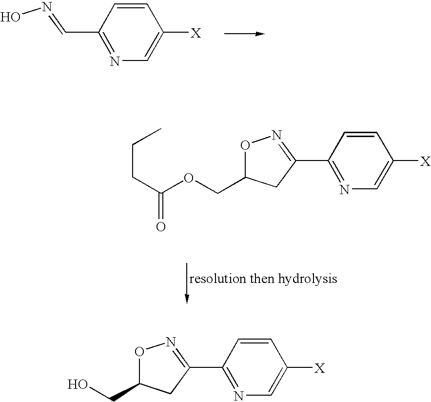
C1=CC(C=NO)=NC=C1[X].C1=CC(C2=NOC(COC(CCC)=O)C2)=NC=C1[X].C1=CC(C2=NOC(CO)C2)=NC=C1[X]
